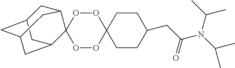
O1OC2(OOC13C1CC4CC(CC3C4)C1)CCC(CC(N(C(C)C)C(C)C)=O)CC2
